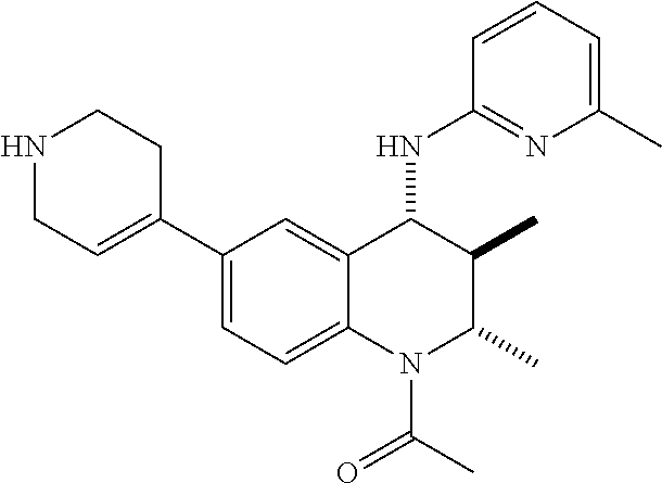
C1(C2=CCNCC2)=CC=C2C(=C1)C(NC1=NC(C)=CC=C1)C(C)C(C)N2C(C)=O
